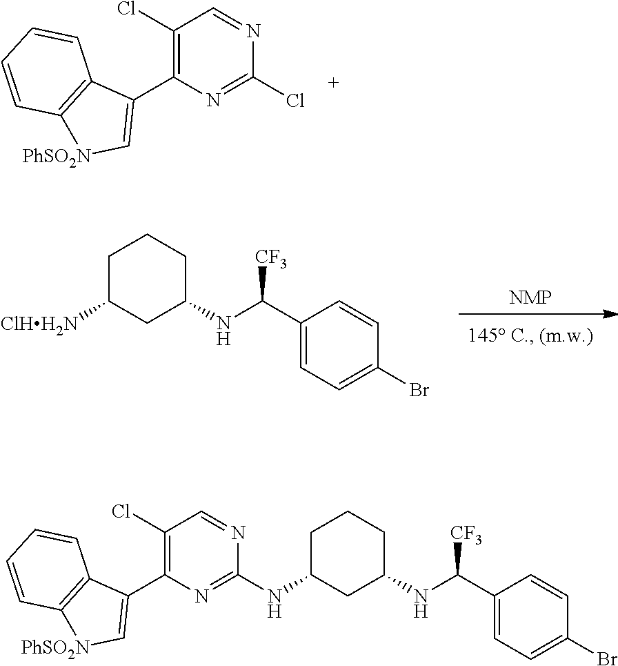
C1(Cl)=C(C2=C[PhSO2N]C3=C2C=CC=C3)N=C(Cl)N=C1.[NMP].C1=C(C(NC2CC([ClHH2N])CCC2)[CF3])C=CC(Br)=C1.C1(Cl)=C(C2=C[PhSO2N]C3=C2C=CC=C3)N=C(NC2CCCC(NC(C3=CC=C(Br)C=C3)[CF3])C2)N=C1
